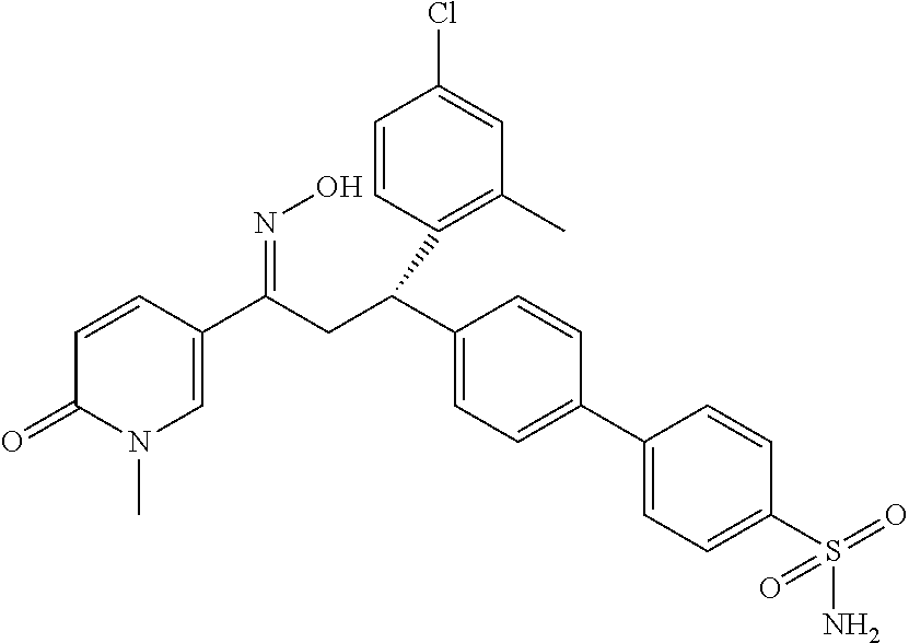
C1=CC(C(C2=CC=C(C3=CC=C(S(=O)(N)=O)C=C3)C=C2)CC(C2=CN(C)C(=O)C=C2)=NO)=C(C)C=C1Cl
